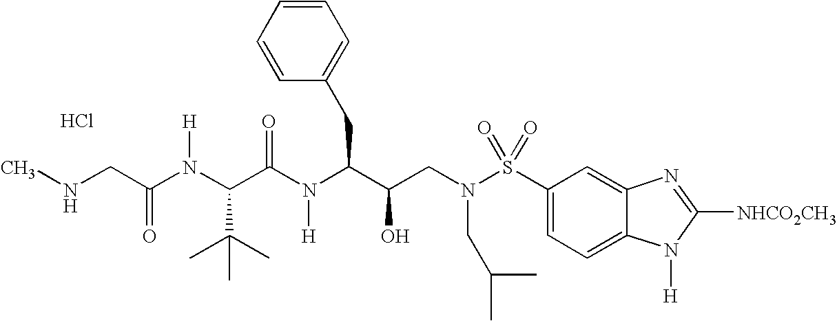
CNCC(N(C(C(N(C(C(CN(S(C1=CC=C2C(=C1)N=C([NHCO2CH3])N2[H])(=O)=O)CC(C)C)O)CC1=CC=CC=C1)[H])=O)C(C)(C)C)[H])=O.Cl
